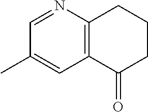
C12=C(C(=O)CCC1)C=C(C)C=N2
